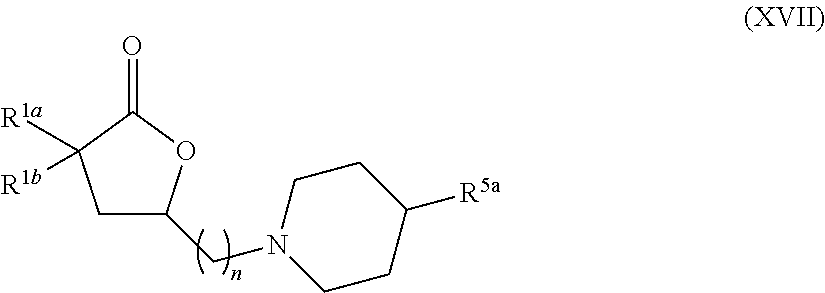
C1C(CN2CCC([R5a])CC2)OC(=O)C1([R1a])[R1b]
